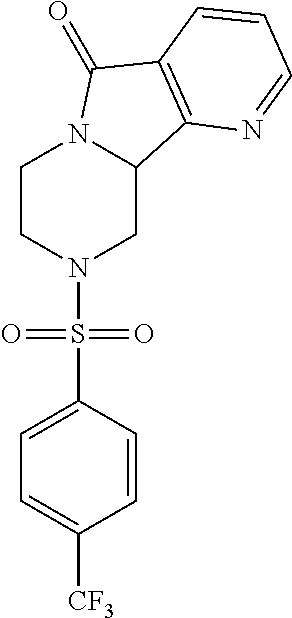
C1CN(S(C2=CC=C([CF3])C=C2)(=O)=O)CC2N1C(=O)C1=C2N=CC=C1
